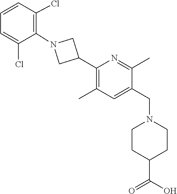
N1=C(C)C(CN2CCC(C(=O)O)CC2)=CC(C)=C1C1CN(C2=C(Cl)C=CC=C2Cl)C1
